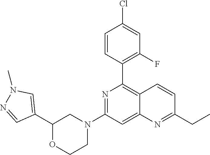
C1(C2=C3C(=CC(N4CCOC(C5=CN(C)N=C5)C4)=N2)N=C(CC)C=C3)=C(F)C=C(Cl)C=C1
